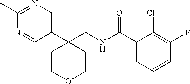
C1(C)=NC=C(C2(CNC(C3=CC=CC(F)=C3Cl)=O)CCOCC2)C=N1
